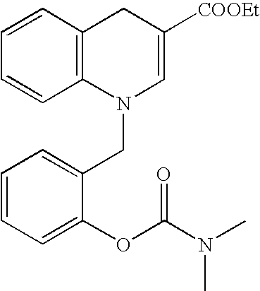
C1=CC=C(OC(N(C)C)=O)C(CN2C=C([COOEt])CC3=C2C=CC=C3)=C1
